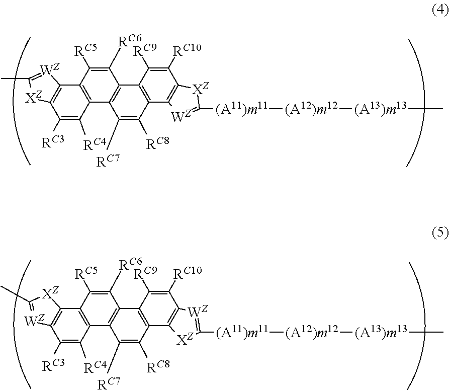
C12=C(C3=C(C([RC3])=C1[RC4])[XZ]C(C)=[WZ]3)C([RC5])=C([RC6])C1=C2C([RC7])=C([RC8])C2=C1C([RC9])=C([RC10])C1=C2[WZ]=C([(A11)m11][(A12)m12][(A13)m13]C)[XZ]1.C12=C(C3=C(C([RC3])=C1[RC4])[WZ]=C(C)[XZ]3)C([RC5])=C([RC6])C1=C2C([RC7])=C([RC8])C2=C1C([RC9])=C([RC10])C1=C2[XZ]C([(A11)m11][(A12)m12][(A13)m13]C)=[WZ]1
